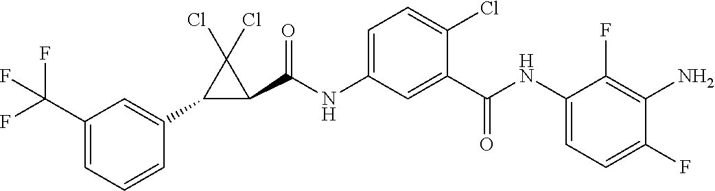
C1(C2=CC(C(F)(F)F)=CC=C2)C(C(NC2=CC=C(Cl)C(C(NC3=CC=C(F)C(N)=C3F)=O)=C2)=O)C1(Cl)Cl
